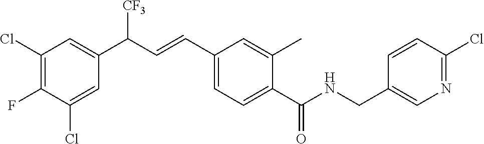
C1(Cl)=C(F)C(Cl)=CC(C(C=CC2=CC=C(C(NCC3=CN=C(Cl)C=C3)=O)C(C)=C2)[CF3])=C1
